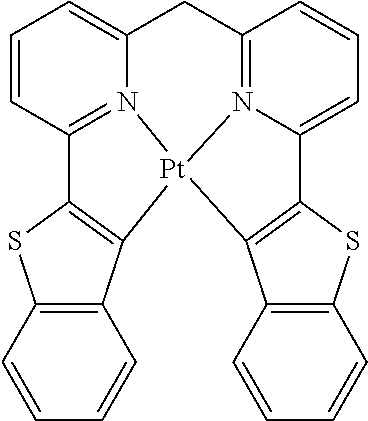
C1=CC2=N3C(=C1)CC1=N4C(=CC=C1)C1=C([Pt]34C3=C2SC2=C3C=CC=C2)C2=C(S1)C=CC=C2
